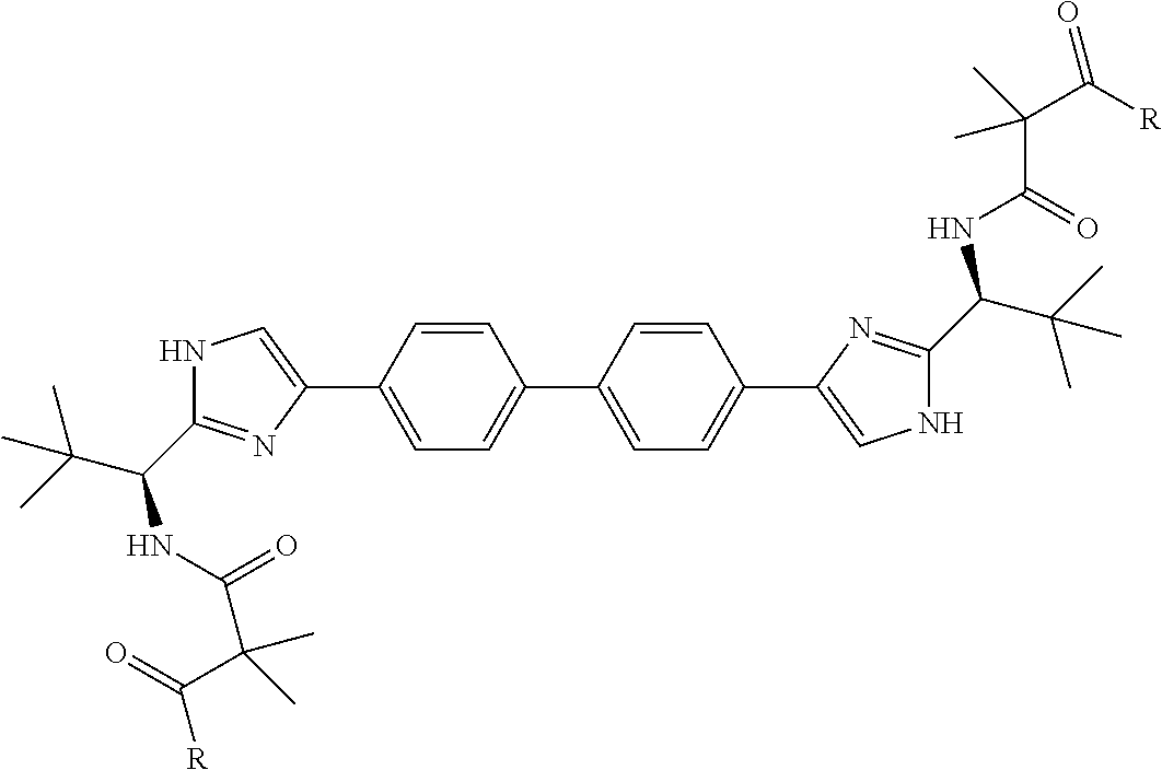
C1=CC(C2=CC=C(C3=CNC(C(NC(=O)C(C([R])=O)(C)C)C(C)(C)C)=N3)C=C2)=CC=C1C1=CNC(C(NC(=O)C(C([R])=O)(C)C)C(C)(C)C)=N1
